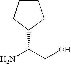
C1(C(CO)N)CCCC1
